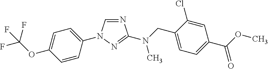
C1=C(OC(F)(F)F)C=CC(N2C=NC(N(CC3=CC=C(C(OC)=O)C=C3Cl)C)=N2)=C1
